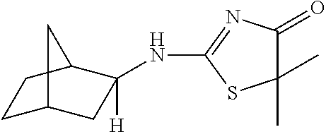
C1C2CC([H])(NC3=NC(=O)C(C)(C)S3)C(C1)C2
